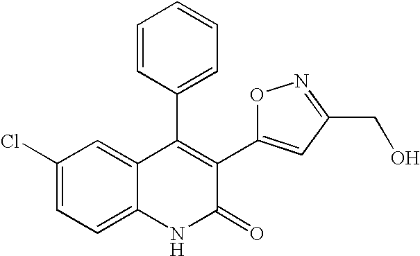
C1(Cl)=CC=C2C(=C1)C(C1=CC=CC=C1)=C(C1=CC(CO)=NO1)C(=O)N2
